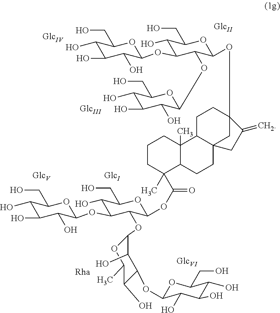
C1CC(C(OC2C(OC3OC(C)C(O)C(OC4OC(CO)C(O)C(O)C4O)C3O)C(OC3C(O)C(O)C(O)C(CO)O3)C(O)C(CO)O2)=O)(C)C2C(C)(C1)C1C3(CC2)CC(OC2C(OC4C(O)C(O)C(O)C(CO)O4)C(OC4C(O)C(O)C(O)C(CO)O4)C(O)C(CO)O2)(CC1)C(=C)C3
